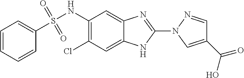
ClC1=C(NS(C2=CC=CC=C2)(=O)=O)C=C2C(=C1)NC(N1N=CC(C(=O)O)=C1)=N2
